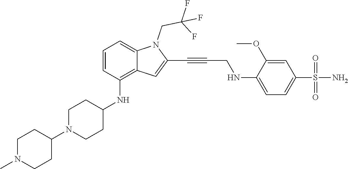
C(C#CC1=CC2=C(NC3CCN(C4CCN(C)CC4)CC3)C=CC=C2N1CC(F)(F)F)NC1=CC=C(S(N)(=O)=O)C=C1OC
